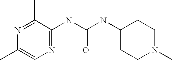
N1=C(NC(NC2CCN(C)CC2)=O)C(C)=NC(C)=C1
